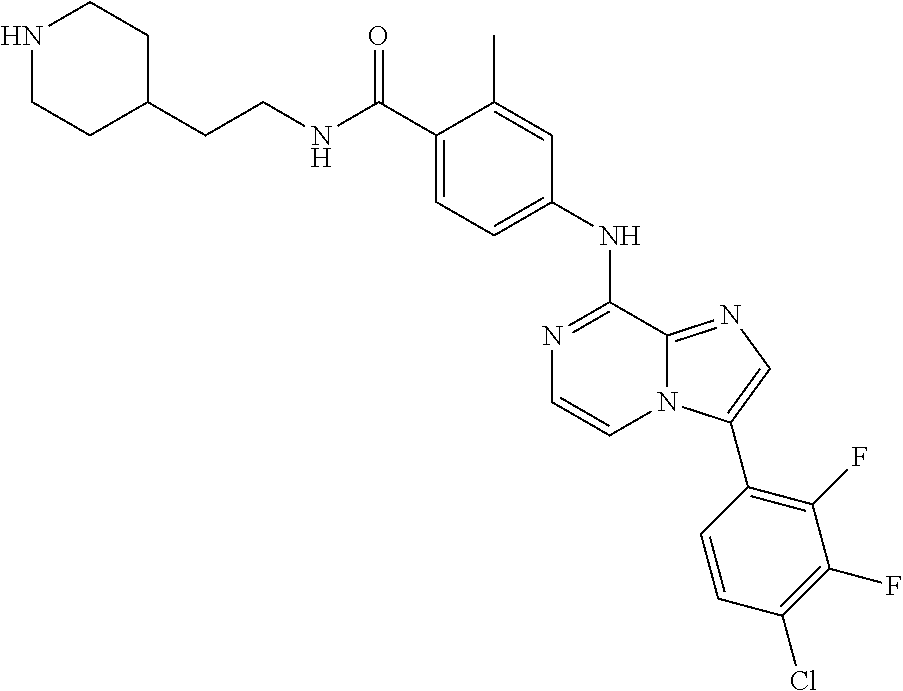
C1(C(NCCC2CCNCC2)=O)=CC=C(NC2=NC=CN3C2=NC=C3C2=C(F)C(F)=C(Cl)C=C2)C=C1C
